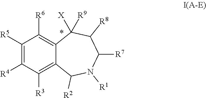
C1([R5])=C([R4])C([R3])=C2C(=C1[R6])C([X])([R9])C([R8])C([R7])N([R1])C2[R2]
